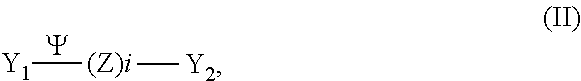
[(Z)i]([Y1])[Y2].[Y]
